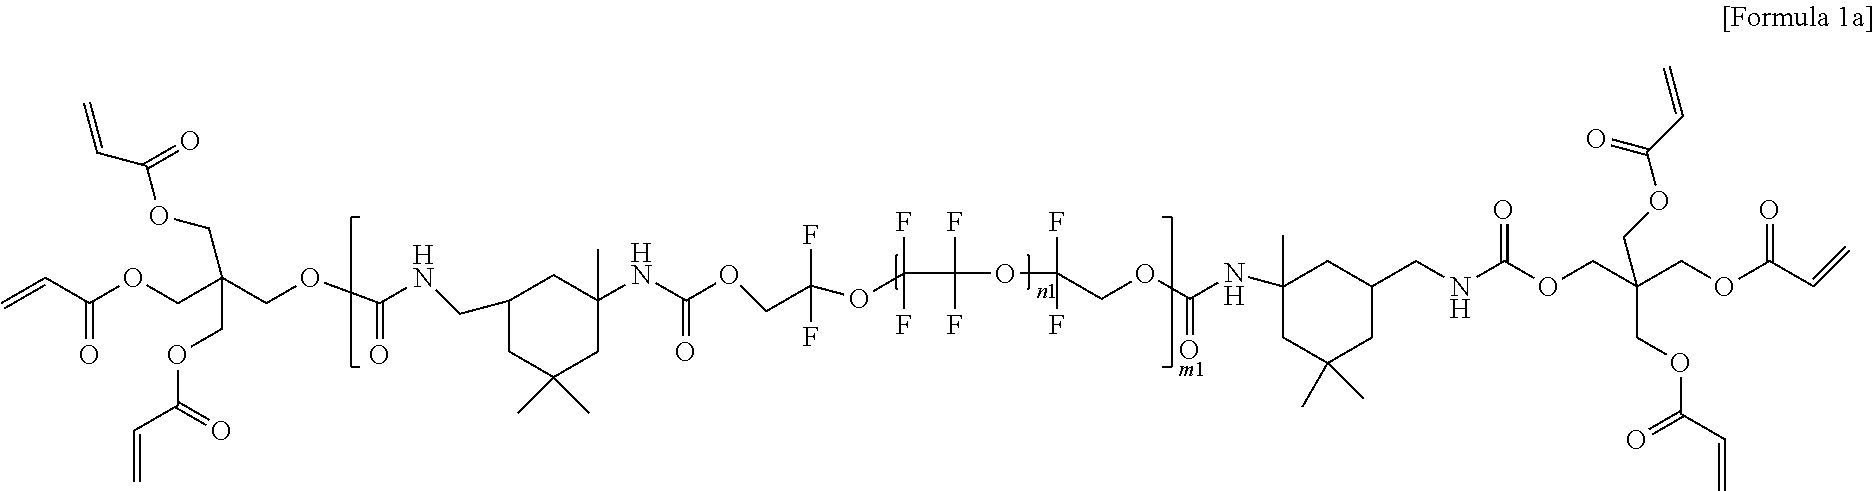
C=CC(OCC(COC(NCC1CC(C)(C)CC(C)(NC(OCC(OC(C(F)(F)OC(F)(F)COC(NC2(C)CC(C)(C)CC(CNC(OCC(COC(C=C)=O)(COC(C=C)=O)COC(C=C)=O)=O)C2)=O)(F)F)(F)F)=O)C1)=O)(COC(C=C)=O)COC(C=C)=O)=O
